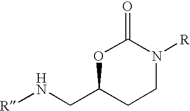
O1C(CN[R])CCN([R])C1=O
